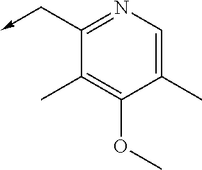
C1(C->C)=NC=C(C)C(OC)=C1C
